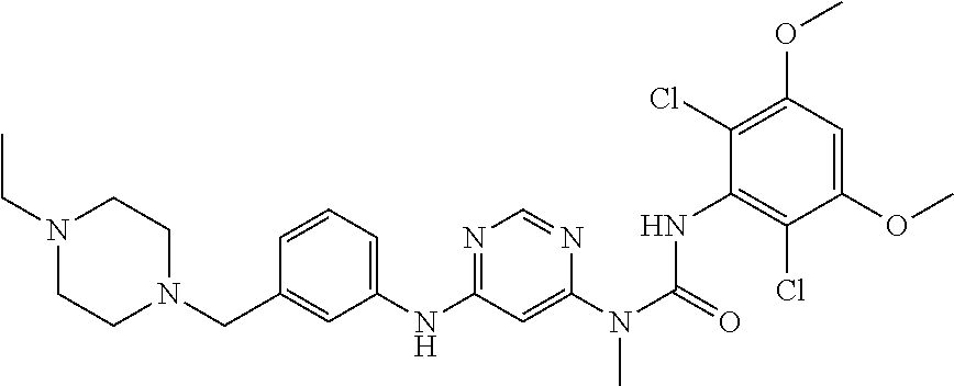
C1=CC=C(NC2=NC=NC(N(C(=O)NC3=C(Cl)C(OC)=CC(OC)=C3Cl)C)=C2)C=C1CN1CCN(CC)CC1
